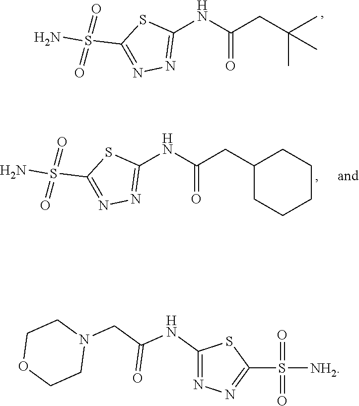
C1(NC(CC(C)(C)C)=O)=NN=C(S(N)(=O)=O)S1.C1(NC(CC2CCCCC2)=O)=NN=C(S(N)(=O)=O)S1.C1(S([NH2])(=O)=O)=NN=C(NC(CN2CCOCC2)=O)S1
